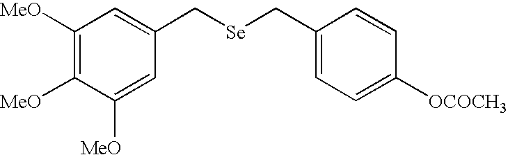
C1([MeO])=C([MeO])C([MeO])=CC(C[Se]CC2=CC=C([OCOCH3])C=C2)=C1
